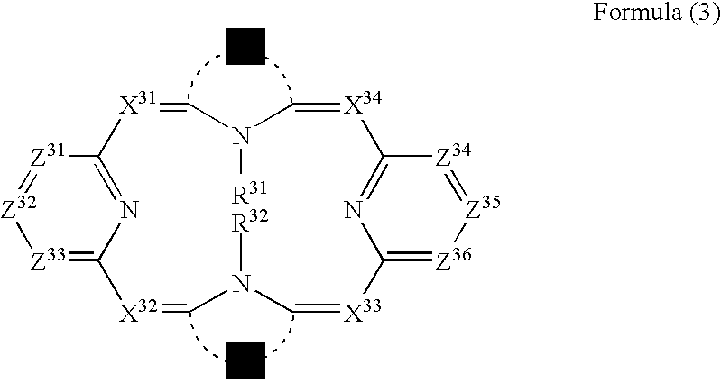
[Z33]1=C2N=C([Z31]=[Z32]1)[X31]=CN([R31])C=[X34]C1=NC(=[Z36][Z35]=[Z34]1)[X33]=CN([R32])C=[X32]2
